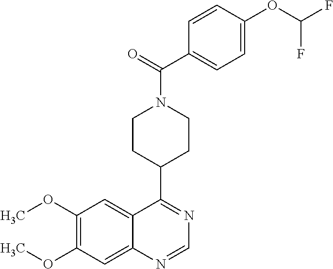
N1=C(C2CCN(C(C3=CC=C(OC(F)F)C=C3)=O)CC2)C2=CC(OC)=C(OC)C=C2N=C1
